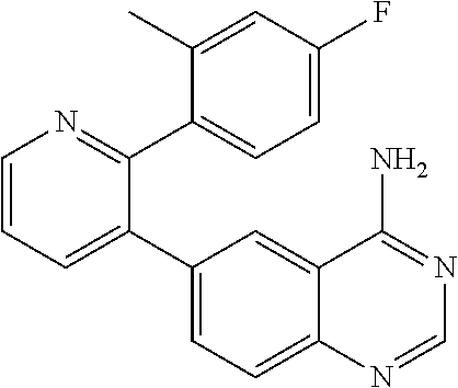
C1=CC=C(C2=CC=C3C(=C2)C(N)=NC=N3)C(C2=CC=C(F)C=C2C)=N1
